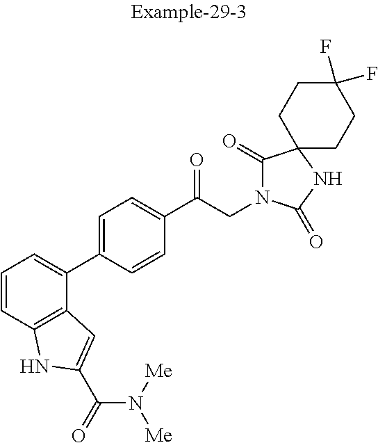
C1(C(CN2C(=O)C3(NC2=O)CCC(F)(F)CC3)=O)=CC=C(C2=CC=CC3=C2C=C(C(=O)N([Me])[Me])N3)C=C1
